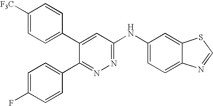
[F3C]C1=CC=C(C2=CC(NC3=CC=C4C(=C3)SC=N4)=NN=C2C2=CC=C(F)C=C2)C=C1
